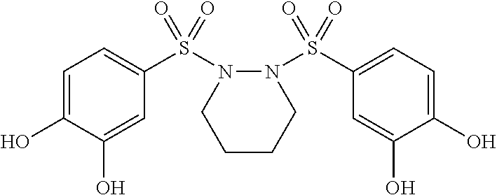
C1=C(O)C(O)=CC(S(N2CCCCN2S(C2=CC=C(O)C(O)=C2)(=O)=O)(=O)=O)=C1
